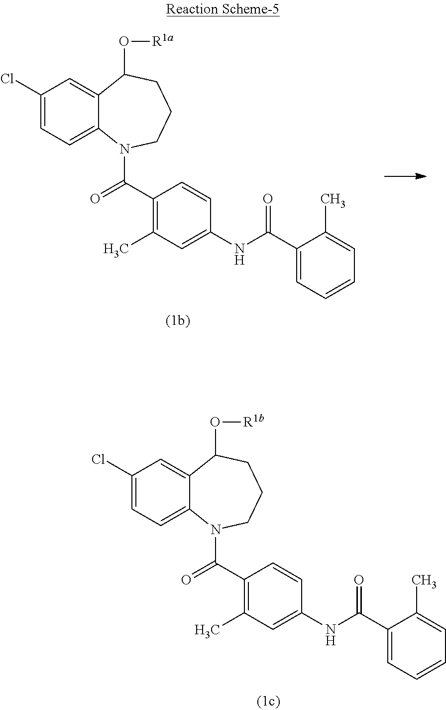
C1(Cl)=CC=C2C(=C1)C(O[R1b])CCCN2C(=O)C1=C(C)C=C(NC(=O)C2=CC=CC=C2C)C=C1.C1(Cl)=CC=C2C(=C1)C(O[R1a])CCCN2C(=O)C1=C(C)C=C(NC(=O)C2=CC=CC=C2C)C=C1
